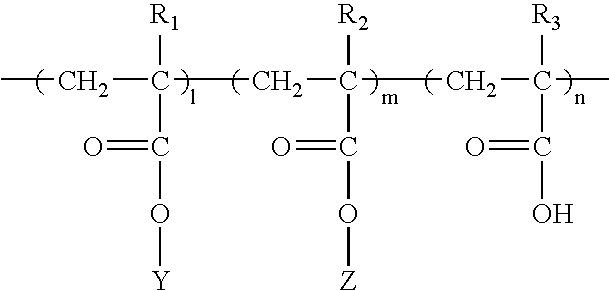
CCC(CC([R2])(C(O[Z])=O)CC(C)([R3])C(O)=O)([R1])C(=O)O[Y]
